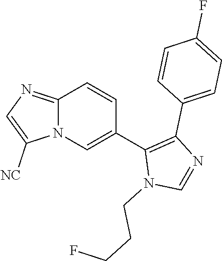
C12=NC=C([NC])N1C=C(C1=C(C3=CC=C(F)C=C3)N=CN1CCCF)C=C2
